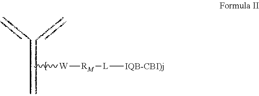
C[W][RM][L][IQB-CBI)j]
